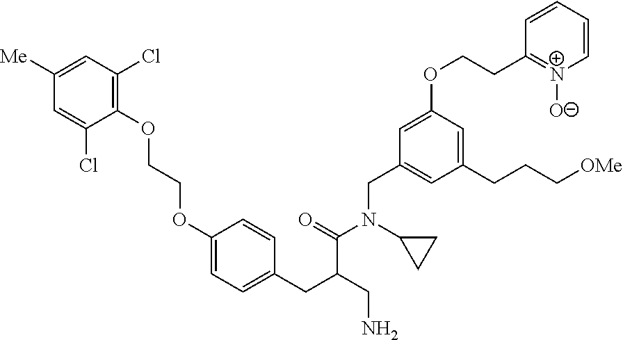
C1(OCCOC2=C(Cl)C=C([Me])C=C2Cl)=CC=C(CC(CN)C(=O)N(C2CC2)CC2=CC(CCC[OMe])=CC(OCCC3=[N+]([O-])C=CC=C3)=C2)C=C1
